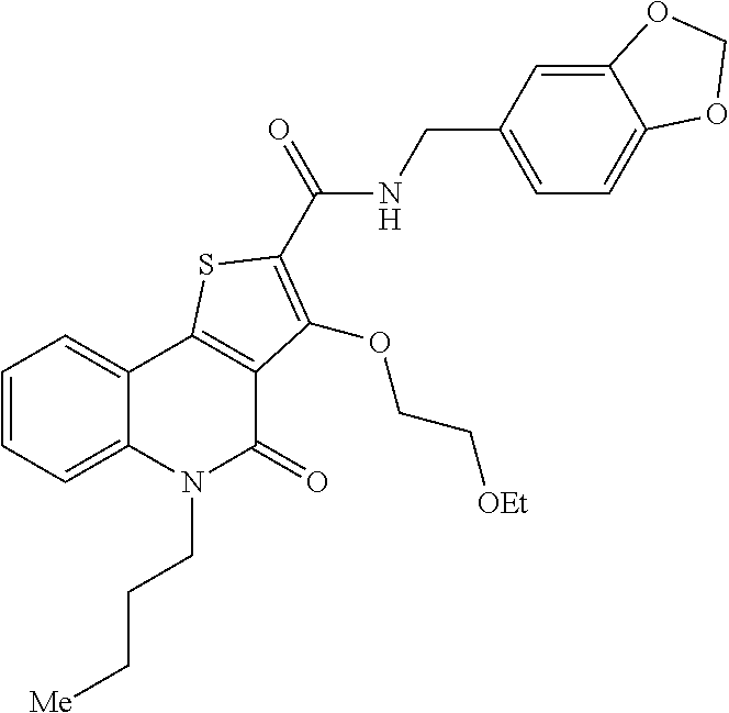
C1=CC=C2C(=C1)C1=C(C(=O)N2CCC[Me])C(OCC[OEt])=C(C(=O)NCC2=CC=C3C(=C2)OCO3)S1
